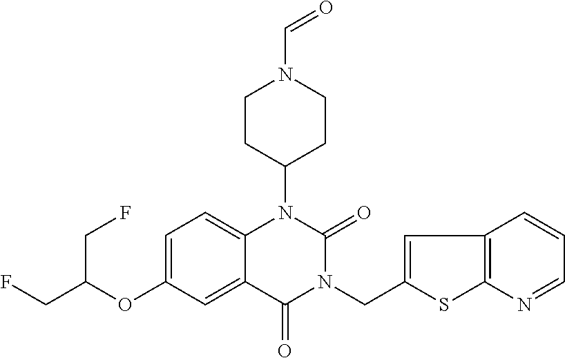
C1=C(OC(CF)CF)C=C2C(=C1)N(C1CCN(C=O)CC1)C(=O)N(CC1=CC3=C(S1)N=CC=C3)C2=O
